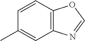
C1=CC2=C(C=C1C)N=CO2
